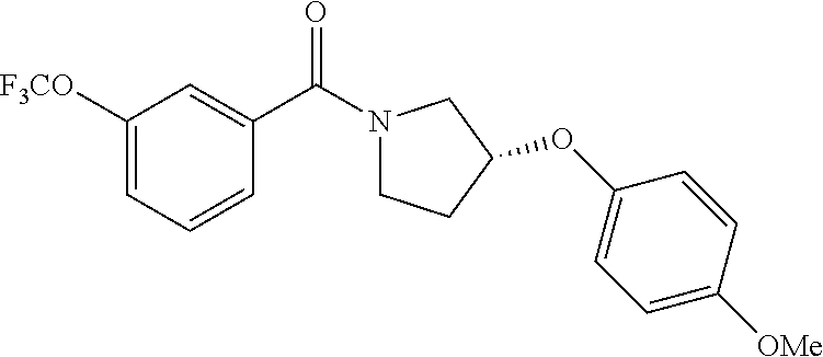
C1([F3CO])=CC=CC(C(N2CCC(OC3=CC=C([OMe])C=C3)C2)=O)=C1
